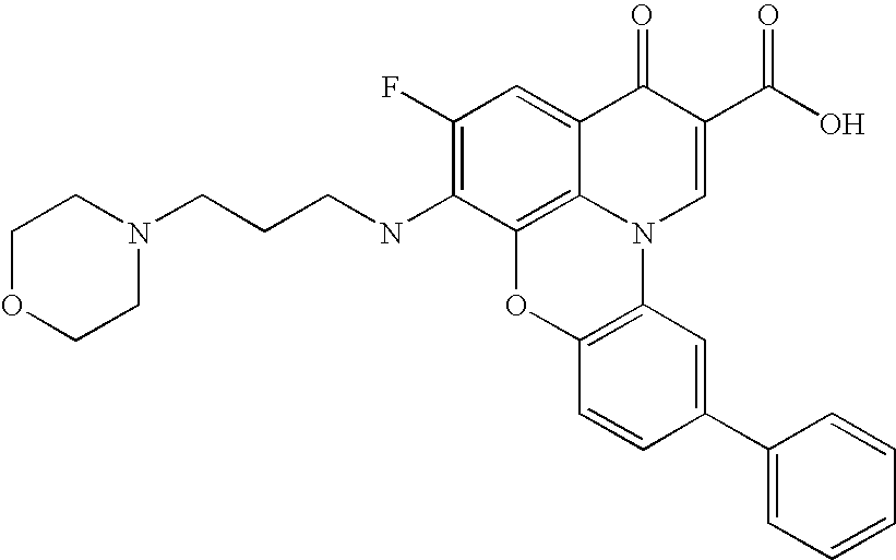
C1(F)=C(NCCCN2CCOCC2)C2=C3C(=C1)C(=O)C(C(O)=O)=CN3C1=C(O2)C=CC(C2=CC=CC=C2)=C1
